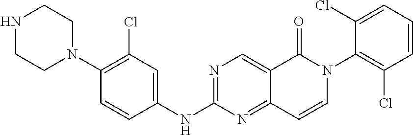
N1CCN(C2=C(Cl)C=C(NC3=NC=C4C(=N3)C=CN(C3=C(Cl)C=CC=C3Cl)C4=O)C=C2)CC1
